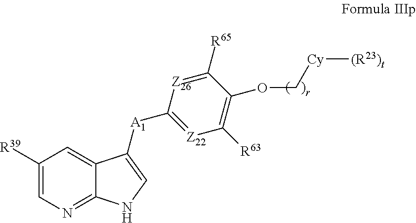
C1([R39])=CN=C2C(=C1)C([A1]C1=[Z22]C([R63])=C(OC[Cy][(R23)t])C([R65])=[Z26]1)=CN2
